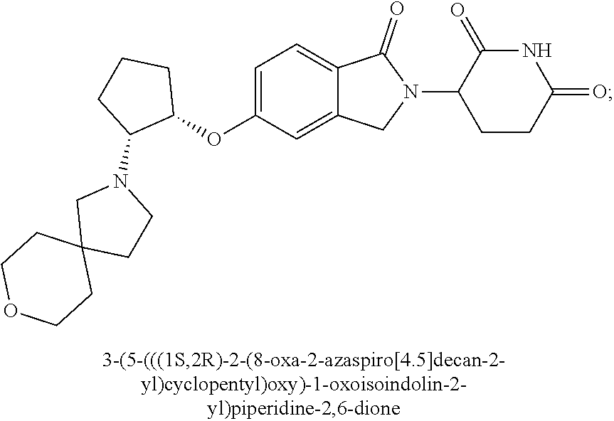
C1=C(OC2CCCC2N2CC3(CC2)CCOCC3)C=C2C(=C1)C(=O)N(C1CCC(=O)NC1=O)C2
